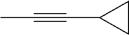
CC#CC1CC1
